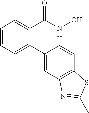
C1=CC=C(C2=CC3=C(C=C2)SC(C)=N3)C(C(NO)=O)=C1
